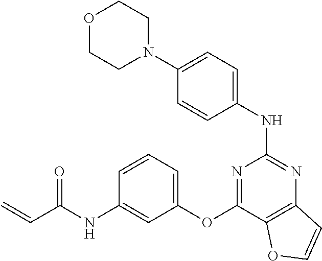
C1=CC(NC2=NC3=C(C(OC4=CC=CC(NC(C=C)=O)=C4)=N2)OC=C3)=CC=C1N1CCOCC1
